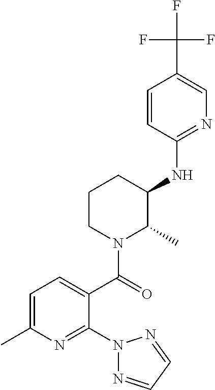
C1(NC2C(C)N(C(=O)C3=CC=C(C)N=C3N3N=CC=N3)CCC2)=NC=C(C(F)(F)F)C=C1
